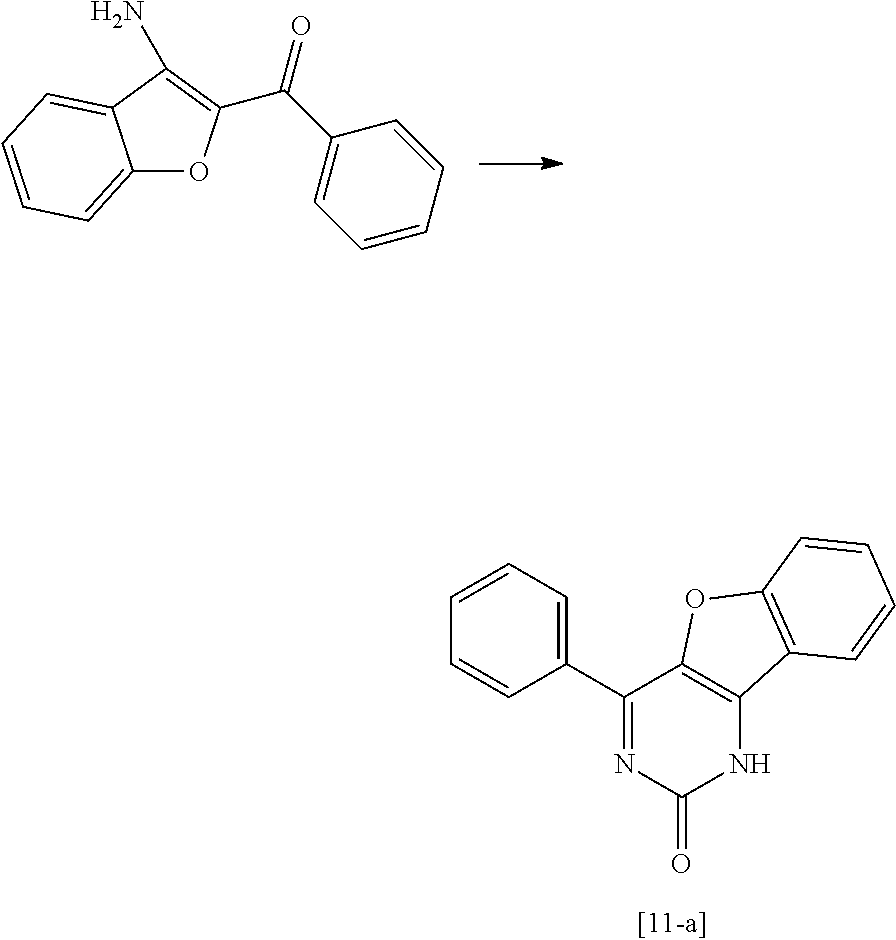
C12=CC=CC=C1C(N)=C(C(C1=CC=CC=C1)=O)O2.C1(C2=CC=CC=C2)=NC(=O)NC2=C1OC1=C2C=CC=C1
